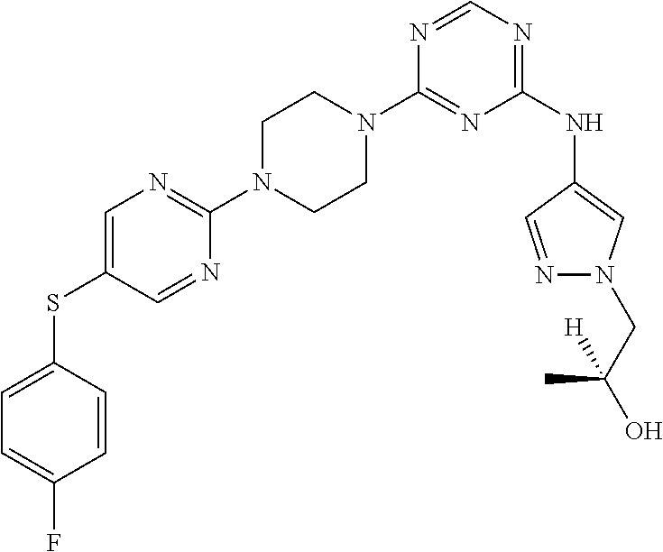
C1(N2CCN(C3=NC=C(SC4=CC=C(F)C=C4)C=N3)CC2)=NC(NC2=CN(CC(O)(C)[H])N=C2)=NC=N1
